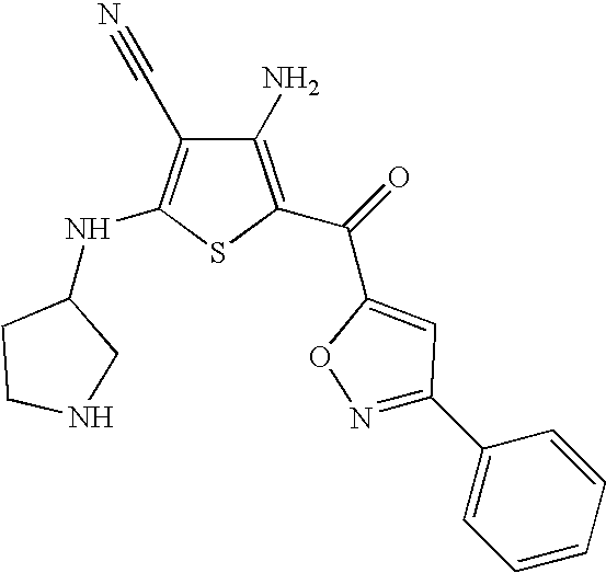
C1(N)=C(C(C2=CC(C3=CC=CC=C3)=NO2)=O)SC(NC2CCNC2)=C1C#N
